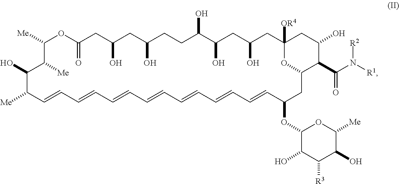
C1([Me])C=CC=CC=CC=CC=CC=CC=CC(OC2C(O)C([R3])C(O)C([Me])O2)CC2C(C(N([R1])[R2])=O)C(O)CC([OR4])(CC(O)CC(O)C(O)CCC(O)CC(O)CC(=O)OC([Me])C([Me])C1O)O2
